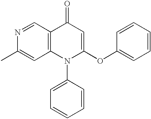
N1=CC2=C(C=C1C)N(C1=CC=CC=C1)C(OC1=CC=CC=C1)=CC2=O
